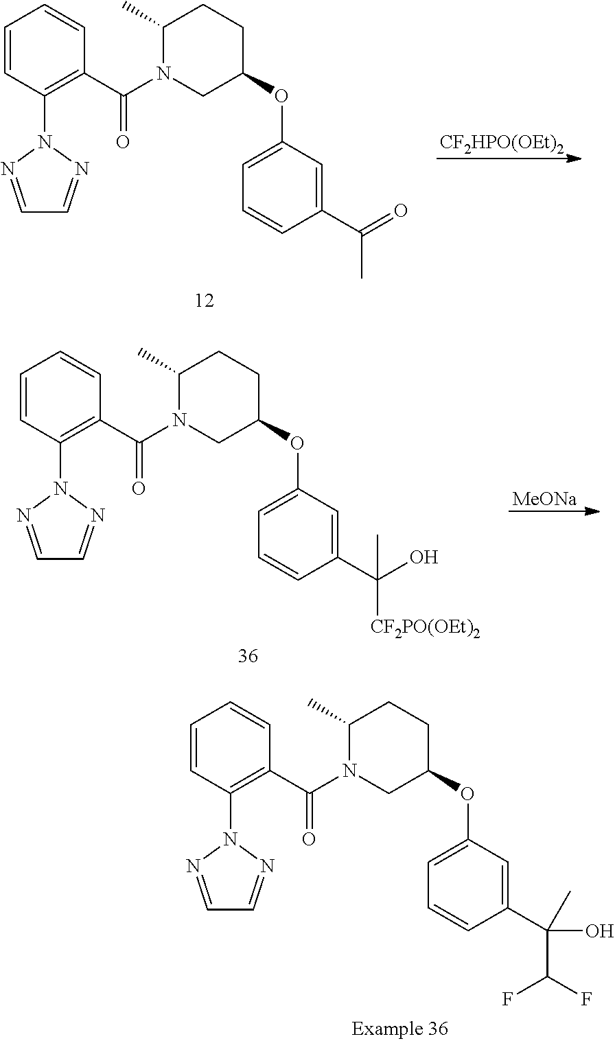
C1=CC(N2N=CC=N2)=C(C(N2CC(OC3=CC=CC(C(=O)C)=C3)CCC2C)=O)C=C1.[CF2HPO(OEt)2].C1=CC(N2N=CC=N2)=C(C(N2CC(OC3=CC=CC(C(O)([CF2PO(OEt)2])C)=C3)CCC2C)=O)C=C1.[MeONa].C1=CC(N2N=CC=N2)=C(C(N2CC(OC3=CC=CC(C(O)(C(F)F)C)=C3)CCC2C)=O)C=C1
